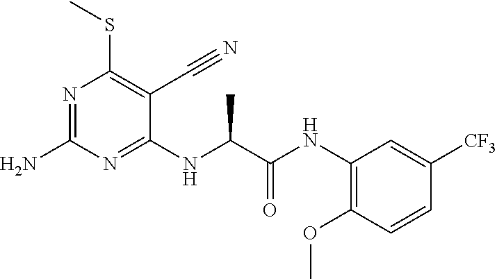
C1(NC(C(NC2=C(OC)C=CC([CF3])=C2)=O)C)=NC(N)=NC(SC)=C1C#N
